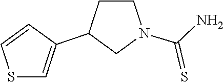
C1=C(C2CCN(C(N)=S)C2)C=CS1
